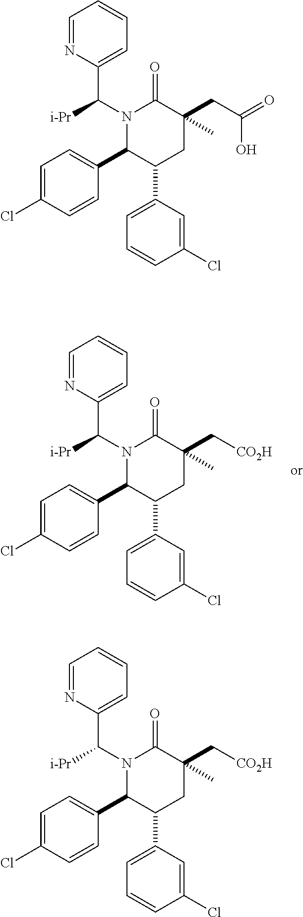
N1(C(C2=CC=CC=N2)[i-Pr])C(C2=CC=C(Cl)C=C2)C(C2=CC=CC(Cl)=C2)CC(CC(=O)O)(C)C1=O.N1(C(C2=CC=CC=N2)[i-Pr])C(C2=CC=C(Cl)C=C2)C(C2=CC=CC(Cl)=C2)CC(C[CO2H])(C)C1=O.N1(C(C2=CC=CC=N2)[i-Pr])C(C2=CC=C(Cl)C=C2)C(C2=CC=CC(Cl)=C2)CC(C[CO2H])(C)C1=O
